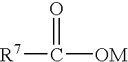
[R7]C(=O)[OM]
